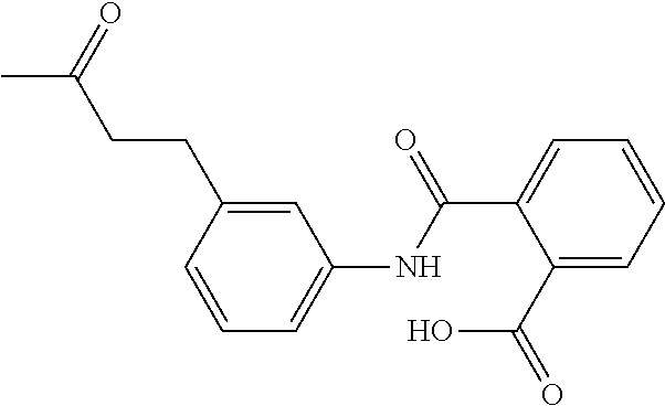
C1(NC(C2=CC=CC=C2C(O)=O)=O)=CC=CC(CCC(C)=O)=C1
